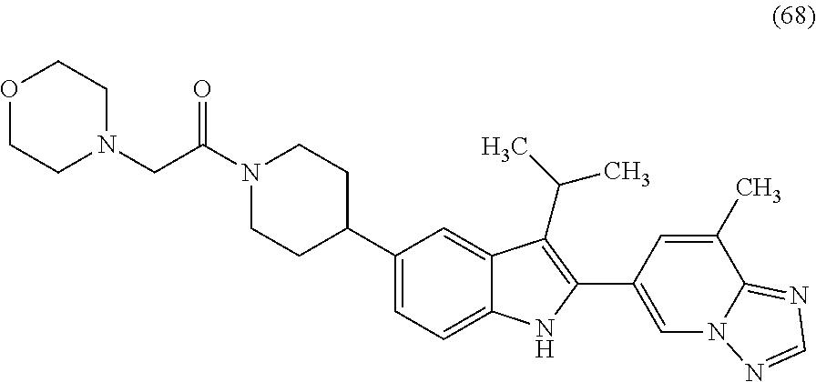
O1CCN(CC(N2CCC(C3=CC=C4C(=C3)C(C(C)C)=C(C3=CN5C(=NC=N5)C(C)=C3)N4)CC2)=O)CC1
